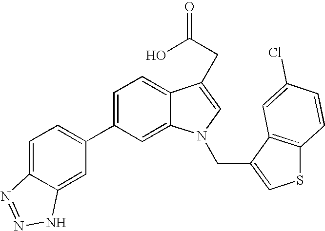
C1(C2=CC=C3C(=C2)NN=N3)=CC=C2C(=C1)N(CC1=CSC3=C1C=C(Cl)C=C3)C=C2CC(O)=O
